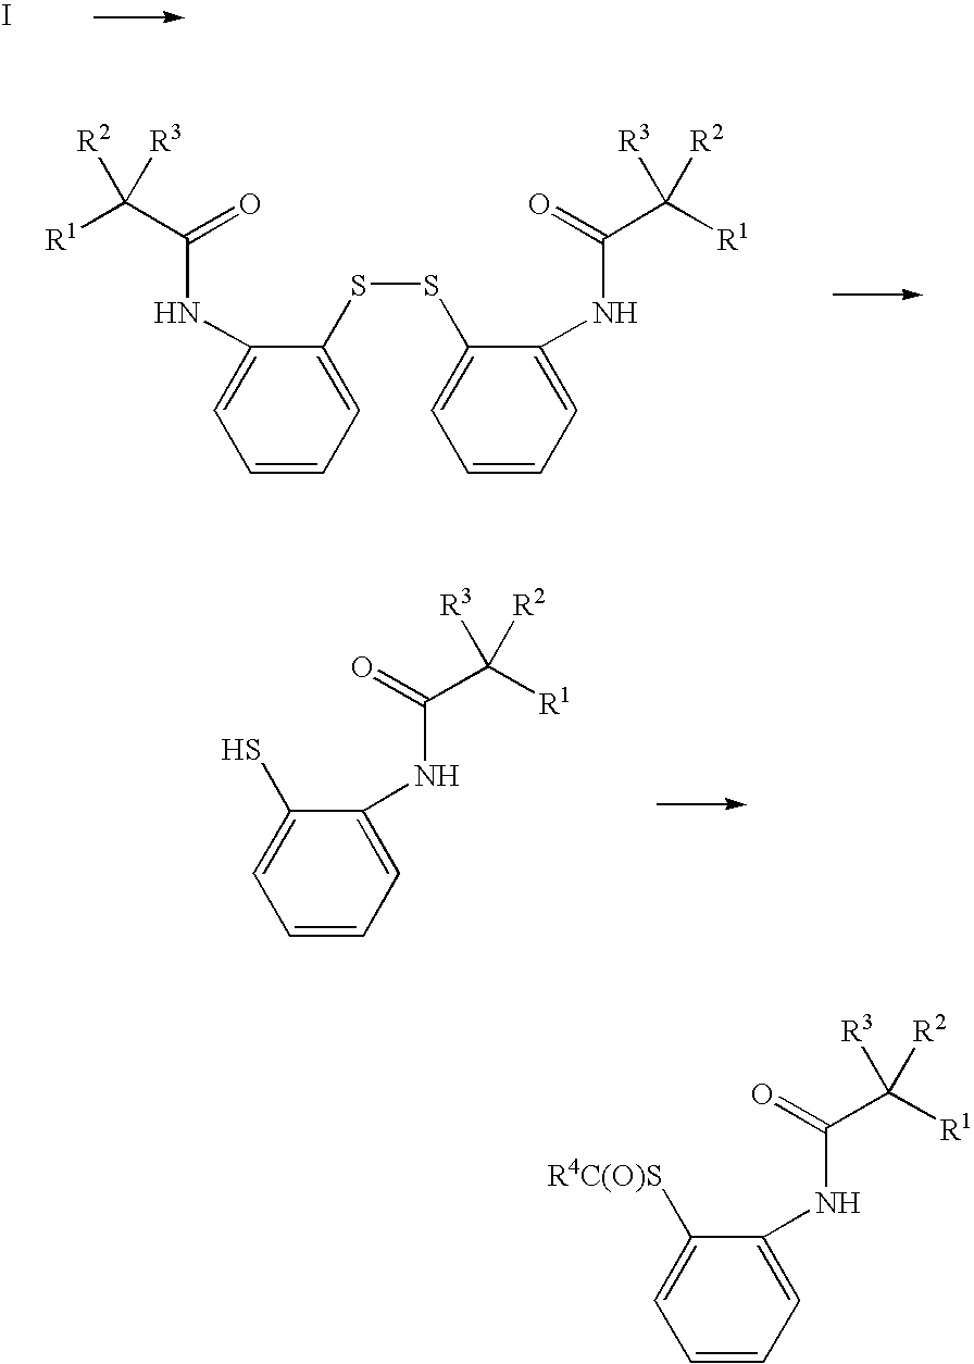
I.C1=CC=C(SSC2=CC=CC=C2NC(=O)C([R2])([R1])[R3])C(NC(C([R1])([R3])[R2])=O)=C1.SC1=CC=CC=C1NC(=O)C([R2])([R1])[R3].[R4C(O)S]C1=CC=CC=C1NC(=O)C([R2])([R1])[R3]
